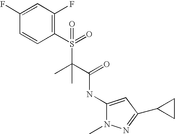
C1(F)=CC(F)=C(S(=O)(C(C(=O)NC2=CC(C3CC3)=NN2C)(C)C)=O)C=C1
